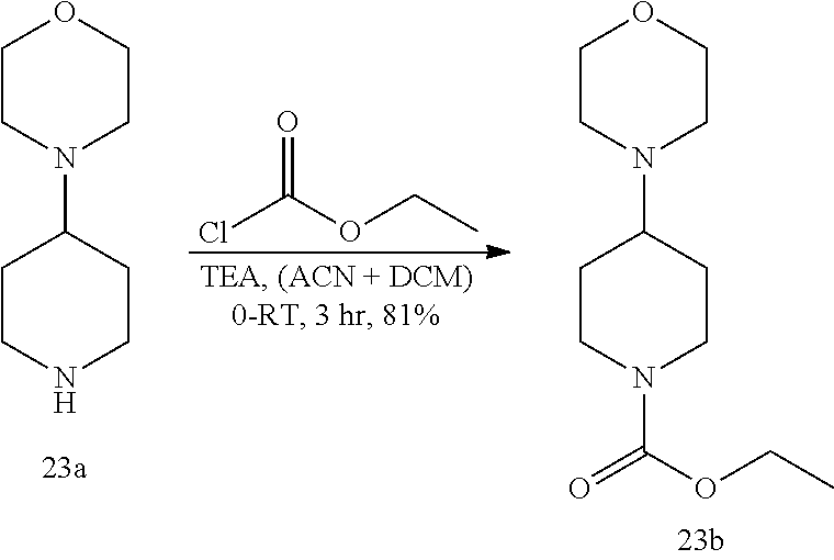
C1CN(C2CCNCC2)CCO1.ClC(OCC)=O.C1CN(C2CCN(C(OCC)=O)CC2)CCO1
